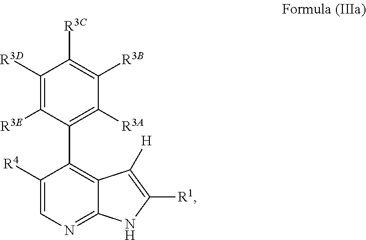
C1(C2=C3C(=NC=C2[R4])NC([R1])=C3[H])=C([R3A])C([R3B])=C([R3C])C([R3D])=C1[R3E]
